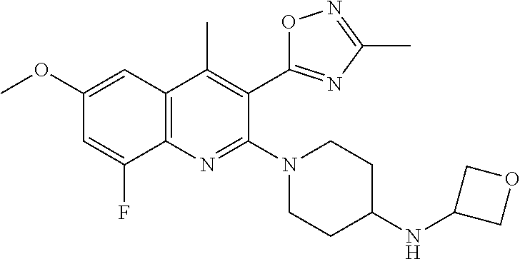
C1(OC)=CC2=C(C(F)=C1)N=C(N1CCC(NC3COC3)CC1)C(C1=NC(C)=NO1)=C2C
